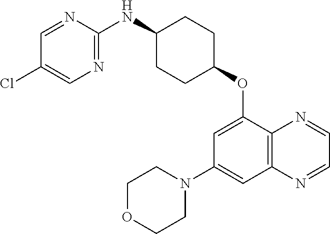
C1=NC(NC2CCC(OC3=CC(N4CCOCC4)=CC4=C3N=CC=N4)CC2)=NC=C1Cl
